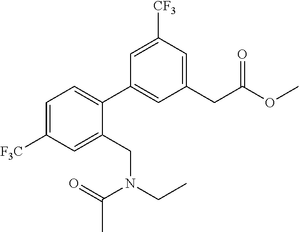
C1=C([F3C])C=C(CN(CC)C(=O)C)C(C2=CC(CC(OC)=O)=CC([CF3])=C2)=C1
